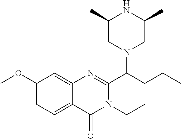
C1(C)CN(C(CCC)C2=NC3=CC(OC)=CC=C3C(=O)N2CC)CC(C)N1
